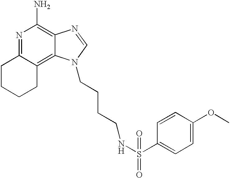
N1=C2C(=C3C(=C1N)N=CN3CCCCNS(C1=CC=C(OC)C=C1)(=O)=O)CCCC2
